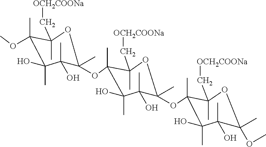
C1(C)(OC)C(O)(C)C(O)(C)C(C)(OC2(C)C(O)(C)C(O)(C)C(C)(OC3(C)C(O)(C)C(O)(C)C(C)(OC)OC3(C[OCH2COONa])C)OC2(C[OCH2COONa])C)OC1(C[OCH2COONa])C
